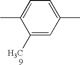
CC1=CC=C(C)C=C1[H3C9]
